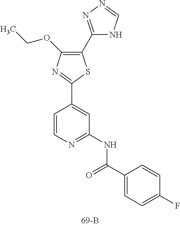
C1(C2=NN=CN2)=C(OCC)N=C(C2=CC(NC(C3=CC=C(F)C=C3)=O)=NC=C2)S1
